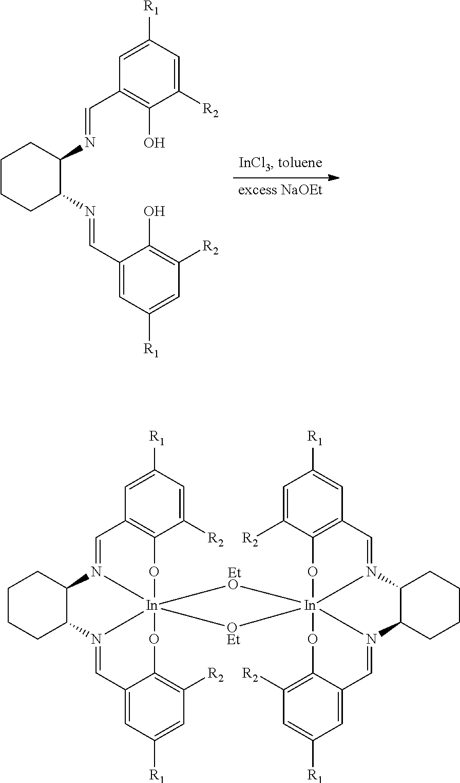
C1([R2])=CC([R1])=CC(C=NC2CCCCC2N=CC2=CC([R1])=CC([R2])=C2O)=C1O.C1([R2])=CC([R1])=CC2=C1O[In]134(N(=C2)C2CCCCC2N1=CC1=CC([R1])=CC([R2])=C1O3)[EtO][In]123(N(=CC5=C(C([R2])=CC([R1])=C5)O1)C1C(CCCC1)N2=CC1=CC([R1])=CC([R2])=C1O3)[OEt]4
